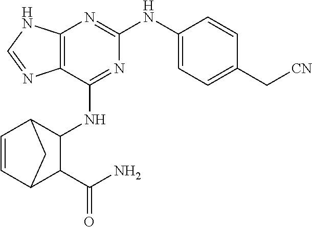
C12=C(N=C(NC3=CC=C(C[CN])C=C3)N=C1NC1C3C=CC(C1C(N)=O)C3)NC=N2
